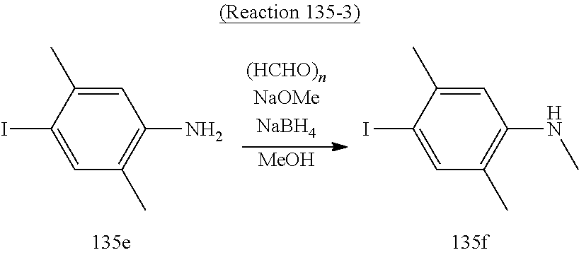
C1=C(C)C(I)=CC(C)=C1N.[MeOH].C1=C(C)C(I)=CC(C)=C1NC
